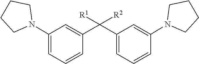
C1CN(C2=CC(C(C3=CC(N4CCCC4)=CC=C3)([R1])[R2])=CC=C2)CC1
